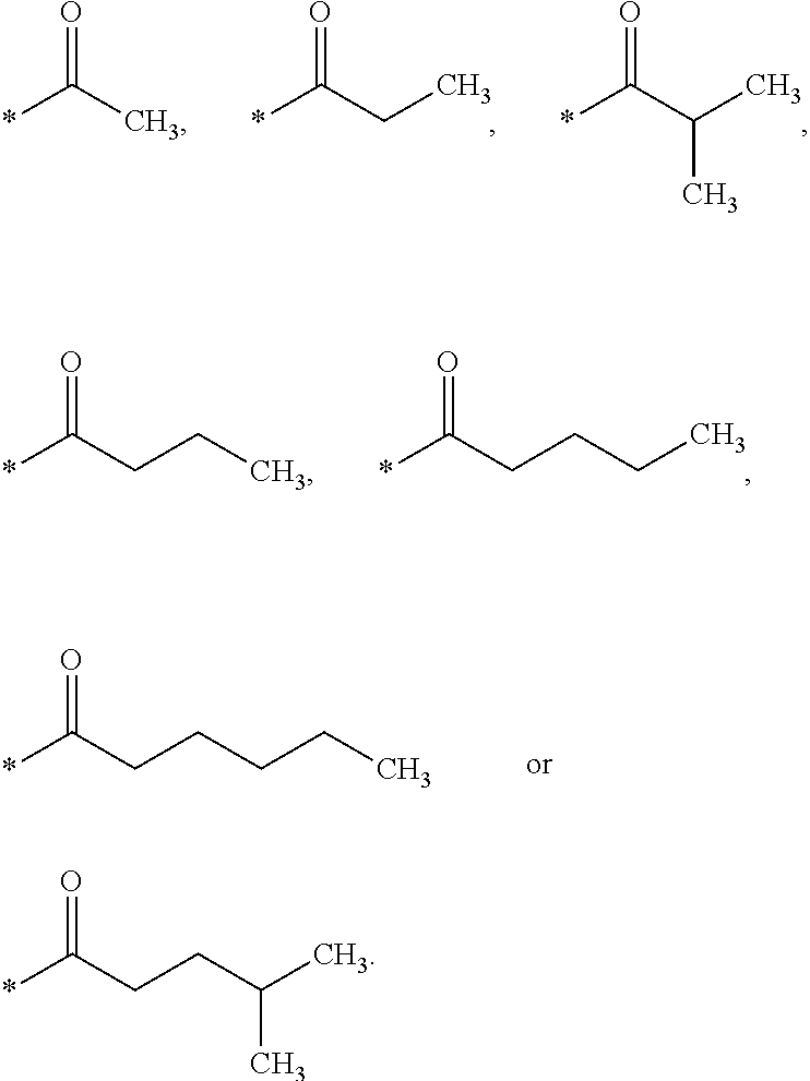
O=C(CCC(C)C)*.O=C(CC)*.O=C(C(C)C)*.O=C(C)*.O=C(CCCC)*.O=C(CCC)*.O=C(CCCCC)*
